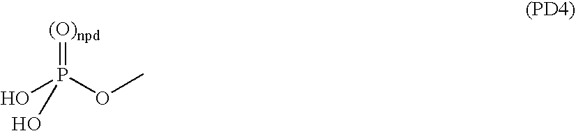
OP(OC)(=[(O)npd])O
